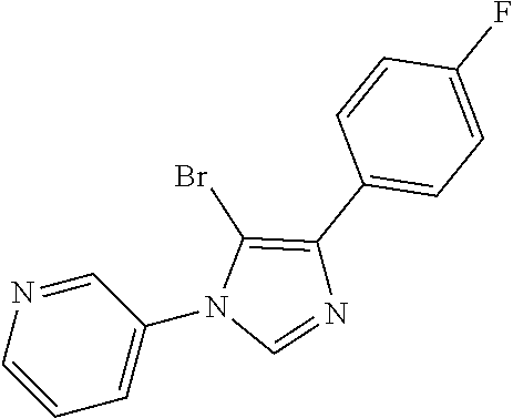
C1=NC=CC=C1N1C=NC(C2=CC=C(F)C=C2)=C1Br
